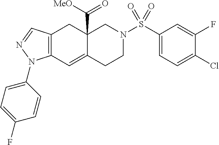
C12(C([MeO])=O)C(=CC3=C(C1)C=NN3C1=CC=C(F)C=C1)CCN(S(=O)(=O)C1=CC=C(Cl)C(F)=C1)C2
